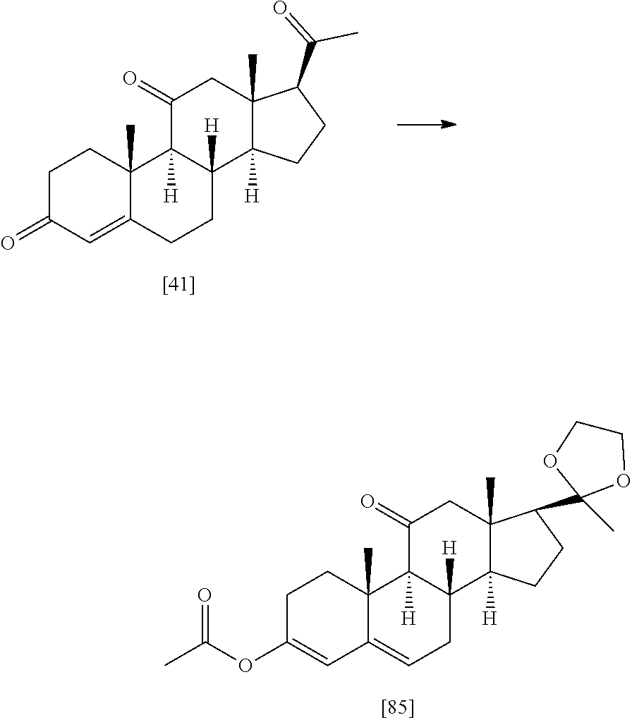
C1C(=O)C=C2C(C)(C1)C1([H])C([H])(CC2)C2([H])C(C)(CC1=O)C(C(=O)C)CC2.C1C(OC(C)=O)=CC2=CCC3([H])C([H])(C2(C)C1)C(=O)CC1(C)C3([H])CCC1C1(C)OCCO1
